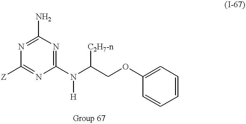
C1(N)=NC([Z])=NC(N(C(COC2=CC=CC=C2)[C2H7-n])[H])=N1
